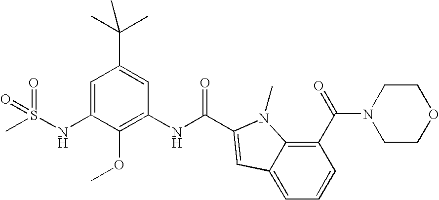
C1=C(NS(C)(=O)=O)C(OC)=C(NC(=O)C2=CC3=CC=CC(C(=O)N4CCOCC4)=C3N2C)C=C1C(C)(C)C
